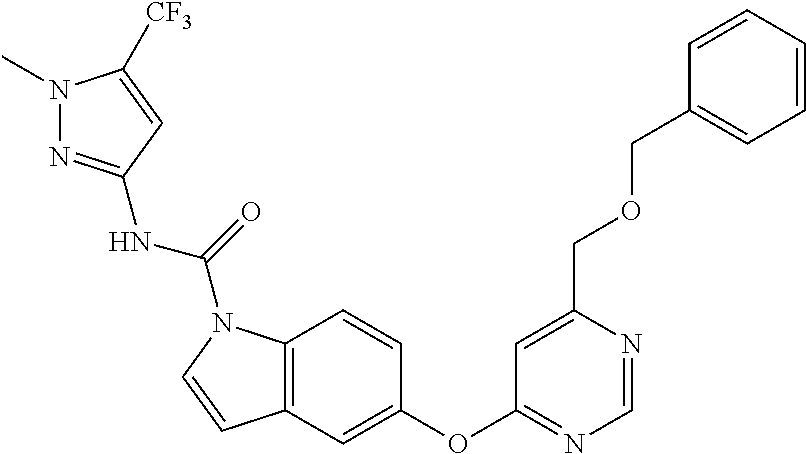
C12=C(C=C(OC3=NC=NC(COCC4=CC=CC=C4)=C3)C=C1)C=CN2C(=O)NC1=NN(C)C([CF3])=C1
